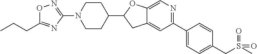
C12=CC(C3=CC=C(CS(C)(=O)=O)C=C3)=NC=C1OC(C1CCN(C3=NOC(CCC)=N3)CC1)C2
